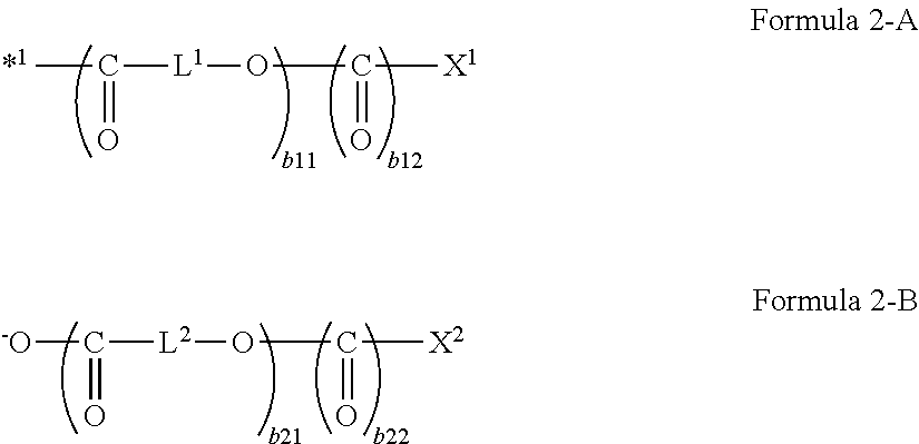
CC([L1]OC(=O)[X1])=O.[-O]C([L2]OC(=O)[X2])=O
